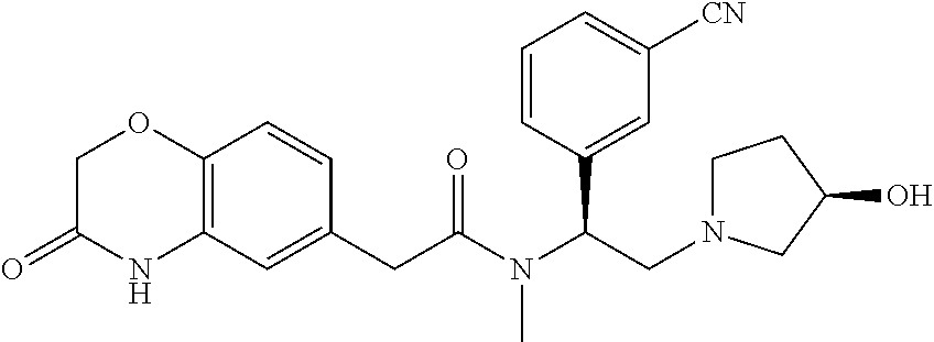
C12=C(C=C(CC(N(C(CN3CCC(O)C3)C3=CC([CN])=CC=C3)C)=O)C=C1)NC(=O)CO2
